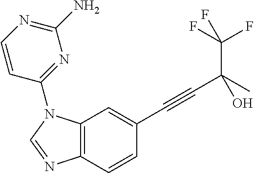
C12=C(C=CC(C#CC(C)(C(F)(F)F)O)=C1)N=CN2C1=NC(N)=NC=C1
